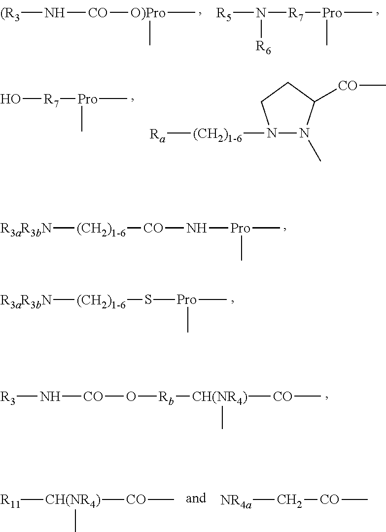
[R3aR3bN][(CH2)1-6]S[Pro](C)C.N([(R3])[CO][O)Pro](C)C.N([R5])([R7][Pro](C)C)[R6].O[R7][Pro](C)C.N1([(CH2)1-6][Ra])N(C)C([CO]C)CC1.[R3aR3bN][(CH2)1-6][CO]N[Pro](C)C.N([R3])[CO]O[Rb][CH(NR4)]([CO]C)C.[R11][CH(NR4)]([CO]C)C.[NR4a]C[CO]C
